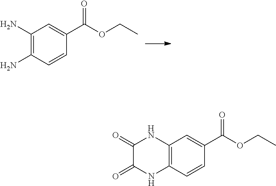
C1(N)=C(N)C=CC(C(OCC)=O)=C1.C12=C(C=CC(C(OCC)=O)=C1)NC(=O)C(=O)N2
